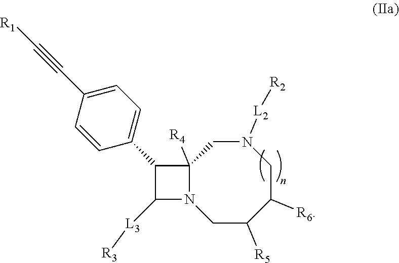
C1C([R5])C([R6])CN([L2][R2])CC2([R4])N1C([L3][R3])C2C1=CC=C(C#C[R1])C=C1
